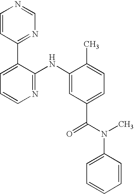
C1=CC(C2=CC=CN=C2NC2=CC(C(N(C3=CC=CC=C3)C)=O)=CC=C2C)=NC=N1
